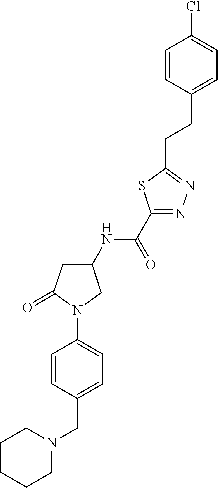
C1CCCN(CC2=CC=C(N3C(=O)CC(NC(C4=NN=C(CCC5=CC=C(Cl)C=C5)S4)=O)C3)C=C2)C1
